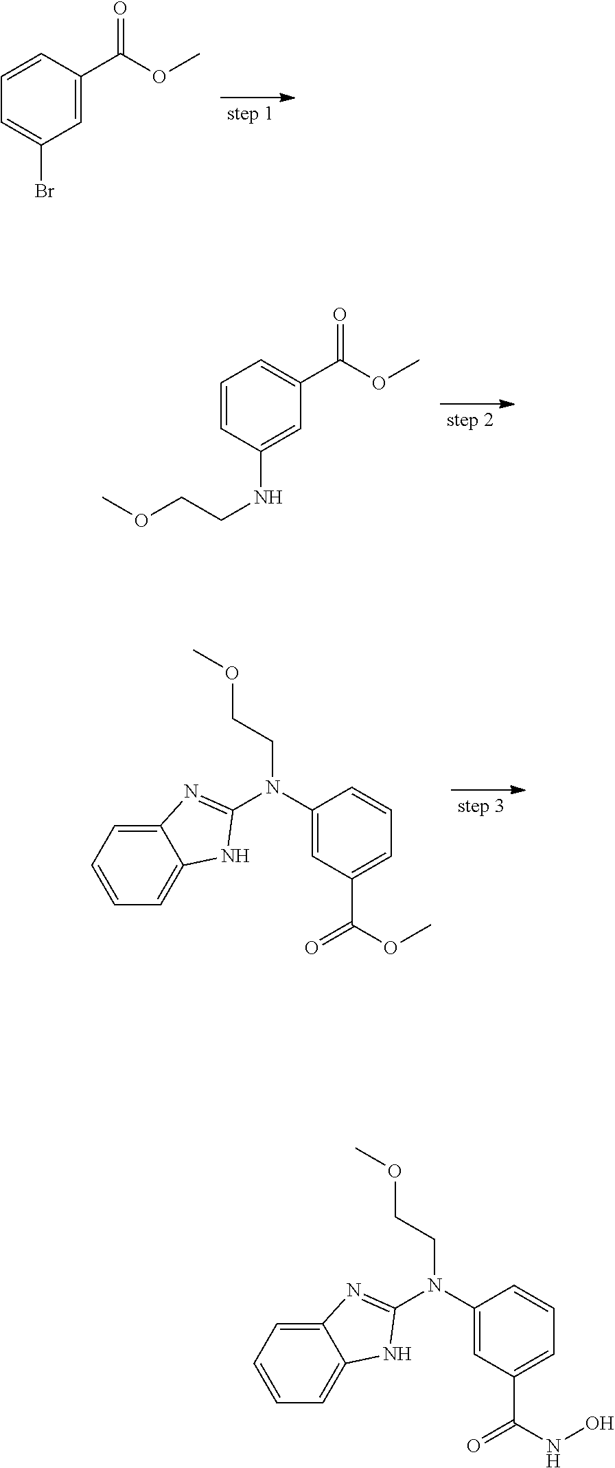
C1=CC(C(OC)=O)=CC(Br)=C1.C1=CC(NCCOC)=CC(C(OC)=O)=C1.C1=CC=C2C(=C1)NC(N(C1=CC(C(OC)=O)=CC=C1)CCOC)=N2.C1=CC=C2C(=C1)NC(N(C1=CC(C(NO)=O)=CC=C1)CCOC)=N2
